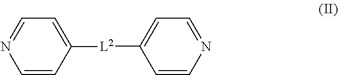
C1=CN=CC=C1[L2]C1=CC=NC=C1
